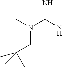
C(N(C(=N)N)C)C(C)(C)C
